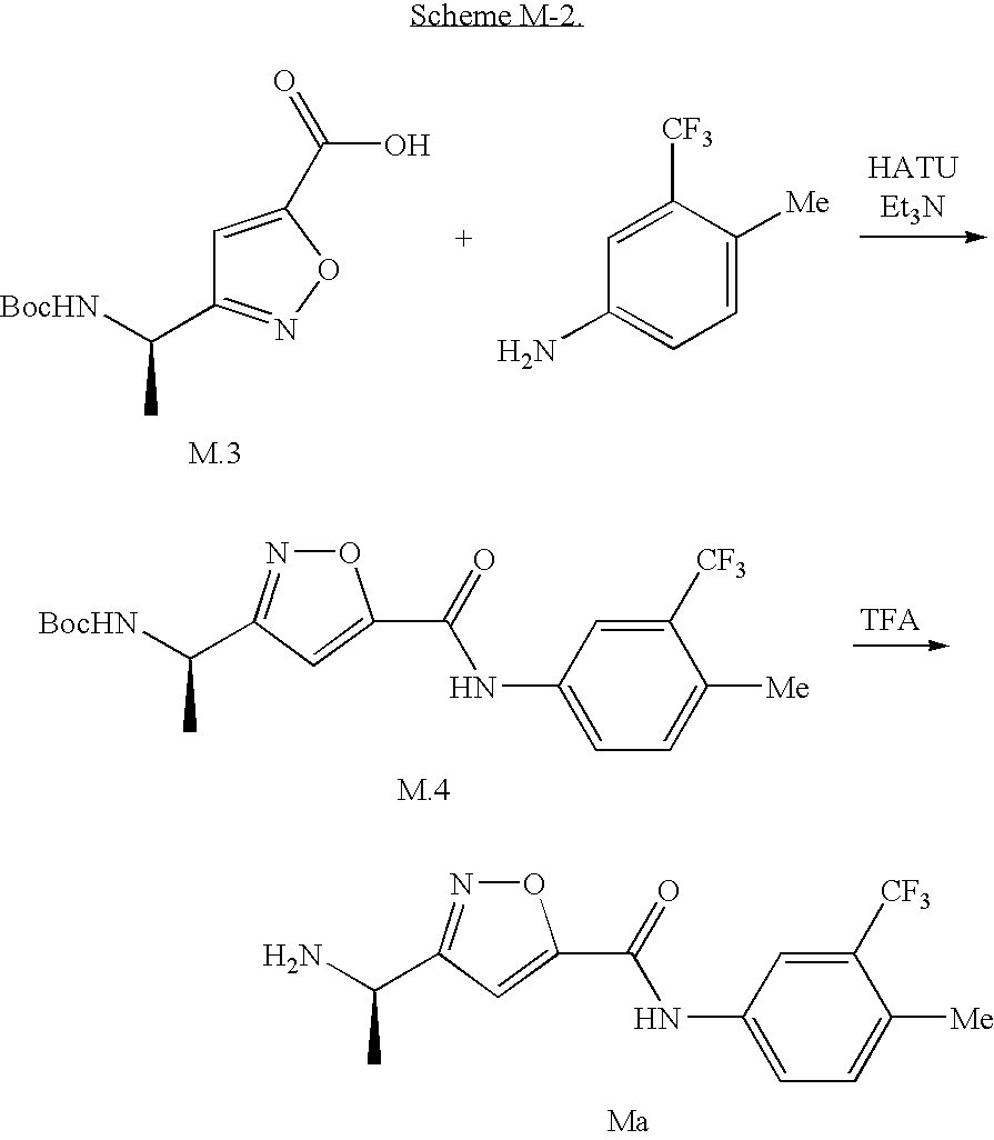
O1N=C(C(N)C)C=C1C(=O)NC1=CC=C([Me])C([CF3])=C1.C1=C(C(=O)O)ON=C1C([BocHN])C.C1=C([Me])C([CF3])=CC(N)=C1.O1N=C(C([BocHN])C)C=C1C(=O)NC1=CC=C([Me])C([CF3])=C1
